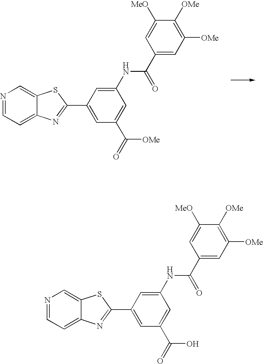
N1=CC=C2C(=C1)SC(C1=CC(C(=O)[OMe])=CC(NC(C3=CC([OMe])=C([OMe])C([MeO])=C3)=O)=C1)=N2.N1=CC=C2C(=C1)SC(C1=CC(C(=O)O)=CC(NC(C3=CC([OMe])=C([OMe])C([MeO])=C3)=O)=C1)=N2
